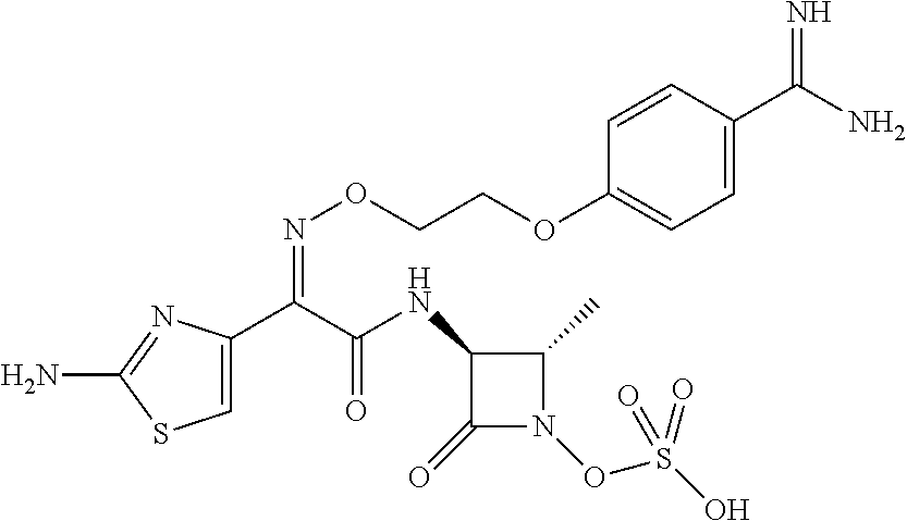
C1=C(C(C(NC2C(=O)N(OS(O)(=O)=O)C2C)=O)=NOCCOC2=CC=C(C(N)=N)C=C2)N=C(N)S1
